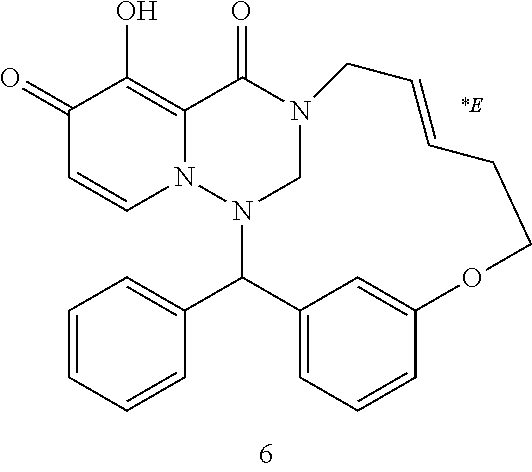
N12CN(C(C3=CC=CC=C3)C3=CC=CC(=C3)OCCC=CC1)N1C=CC(=O)C(O)=C1C2=O
